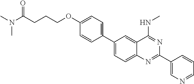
C1(C2=CC=C(OCCCC(N(C)C)=O)C=C2)=CC=C2C(=C1)C(NC)=NC(C1=CN=CC=C1)=N2
